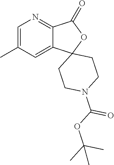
C1=C(C)C=C2C(=N1)C(=O)OC21CCN(C(=O)OC(C)(C)C)CC1
